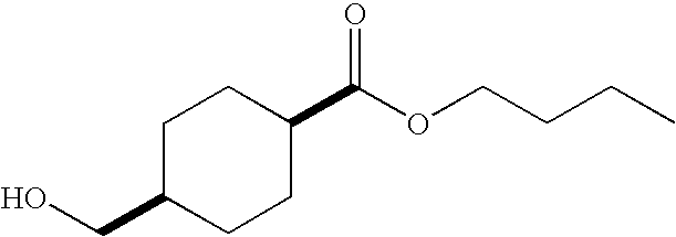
C1C(CO)CCC(C(OCCCC)=O)C1
